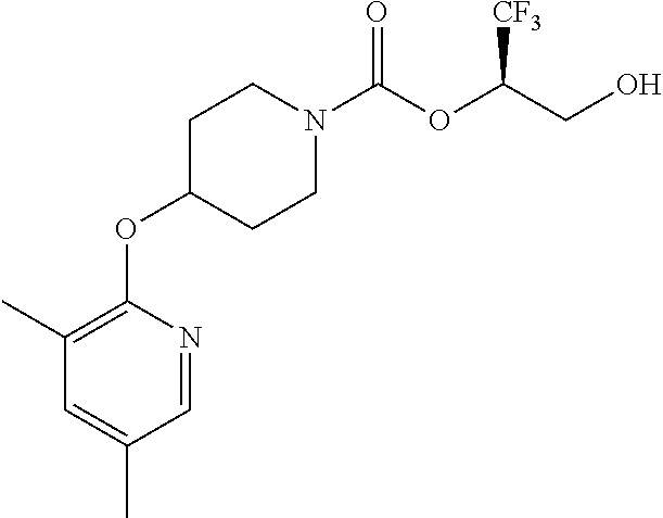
O(C1CCN(C(OC(CO)[CF3])=O)CC1)C1=C(C)C=C(C)C=N1
